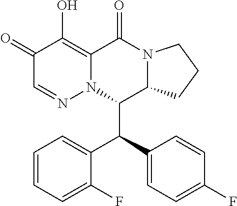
C1(=O)C=NN2C(=C1O)C(=O)N1C(C2C(C2=CC=C(F)C=C2)C2=CC=CC=C2F)CCC1
